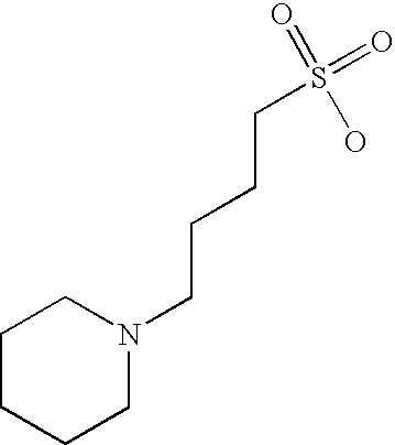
C1CCCN(CCCCS(=O)(O)=O)C1
